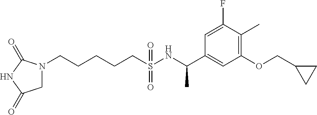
C(S(NC(C1=CC(OCC2CC2)=C(C)C(F)=C1)C)(=O)=O)CCCCN1CC(=O)NC1=O
